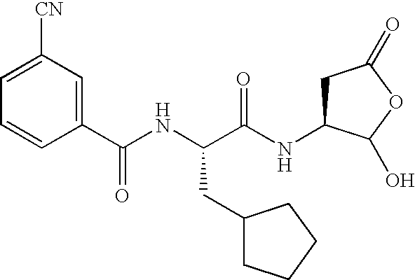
C1(C(NC(C(NC2CC(=O)OC2O)=O)CC2CCCC2)=O)=CC([CN])=CC=C1
